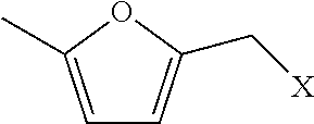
C1=C(C)OC(C[X])=C1
